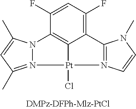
C12=C(F)C=C(F)C3=C1[Pt](Cl)(N1=C(C)C=C(C)N31)N1=C2N(C)C=C1
